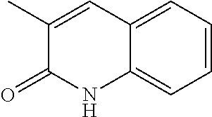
C1=CC=C2C(=C1)NC(=O)C(C)=C2
